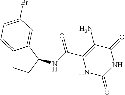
N(C(C1=C(N)C(=O)NC(=O)N1)=O)C1CCC2=CC=C(Br)C=C21
